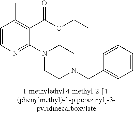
C1=CN=C(N2CCN(CC3=CC=CC=C3)CC2)C(C(OC(C)C)=O)=C1C
